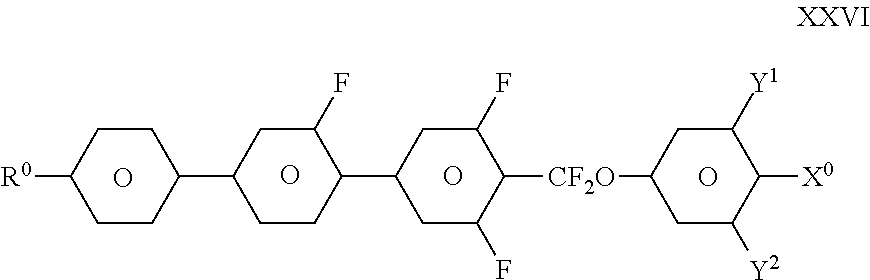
C1CC(C2CC(F)C([CF2O]C3CC([Y2])C([X0])C([Y1])C3)C(F)C2)C(F)CC1C1CCC([R0])CC1.O.O.O.O
